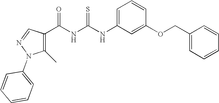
C1=C(NC(NC(=O)C2=C(C)N(C3=CC=CC=C3)N=C2)=S)C=C(OCC2=CC=CC=C2)C=C1
